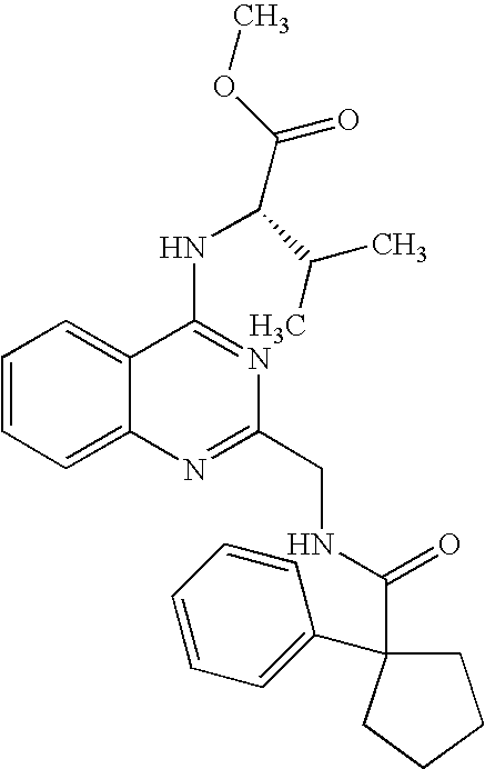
C1=CC=C2C(=C1)C(NC(C(=O)OC)C(C)C)=NC(CNC(=O)C1(C3=CC=CC=C3)CCCC1)=N2
